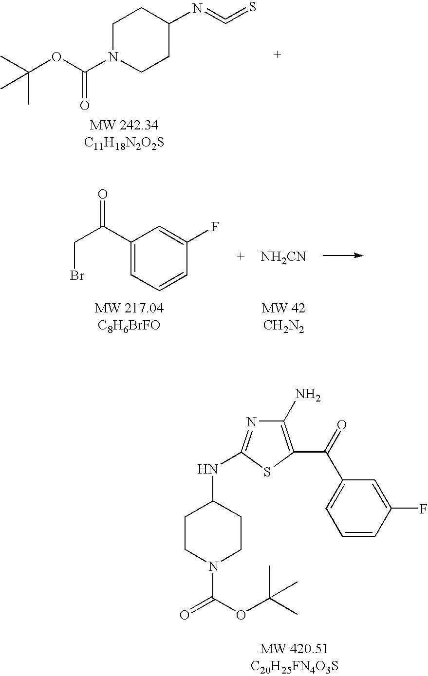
CC(OC(N1CCC(N=C=S)CC1)=O)(C)C.C1CN(C(OC(C)(C)C)=O)CCC1NC1=NC(N)=C(C(C2=CC=CC(F)=C2)=O)S1.C1(C(CBr)=O)=CC=CC(F)=C1.[NH2CN]
